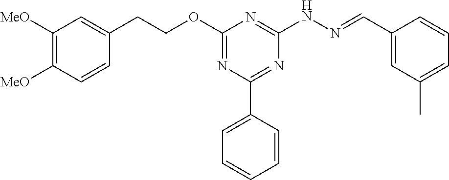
C1([MeO])=C([MeO])C=CC(CCOC2=NC(C3=CC=CC=C3)=NC(NN=CC3=CC(C)=CC=C3)=N2)=C1
